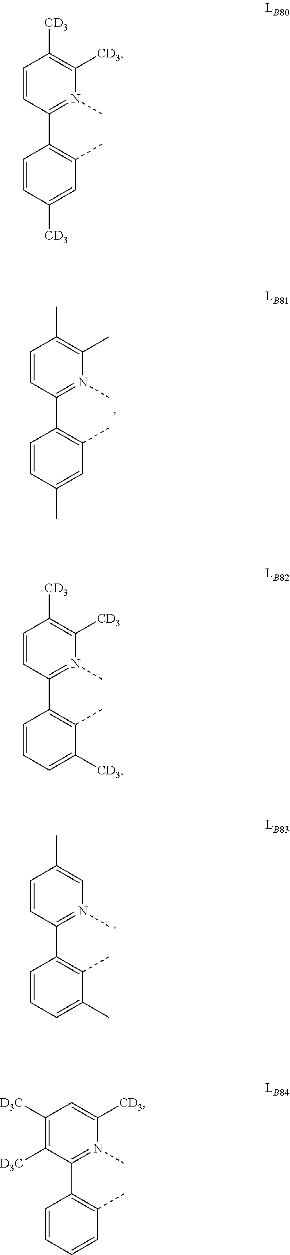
C1=CC(C2=C(C)C=C([CD3])C=C2)=N(C)C([CD3])=C1[CD3].C1=CC(C2=C(C)C=C(C)C=C2)=N(C)C(C)=C1C.C1=CC(C2=C(C)C([CD3])=CC=C2)=N(C)C([CD3])=C1[CD3].C1=CC(C2=C(C)C(C)=CC=C2)=N(C)C=C1C.C1([D3C])=C([D3C])C(C2=C(C)C=CC=C2)=N(C)C([CD3])=C1
